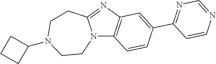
C12=C(C=CC(C3=NC=NC=C3)=C1)N1C(=N2)CCN(C2CCC2)CC1
